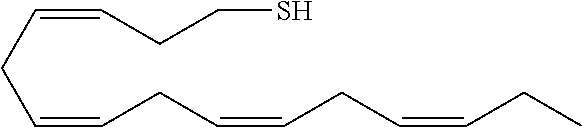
C(=CCC=CCC=CCC=CCC)CCS
